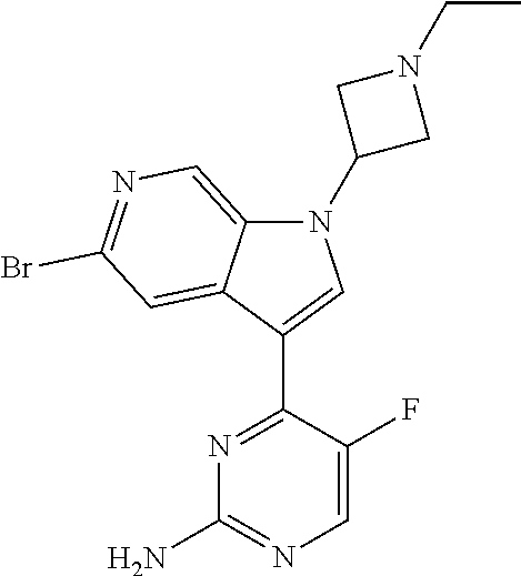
N1=C(C2=CN(C3CN(CC)C3)C3=CN=C(Br)C=C23)C(F)=CN=C1N
